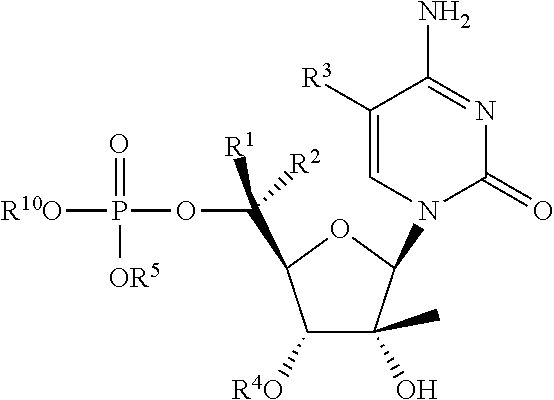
C(OP(=O)([OR5])[R10O])([R1])([R2])C1C([R4O])C(O)(C)C(N2C(=O)N=C(N)C([R3])=C2)O1
